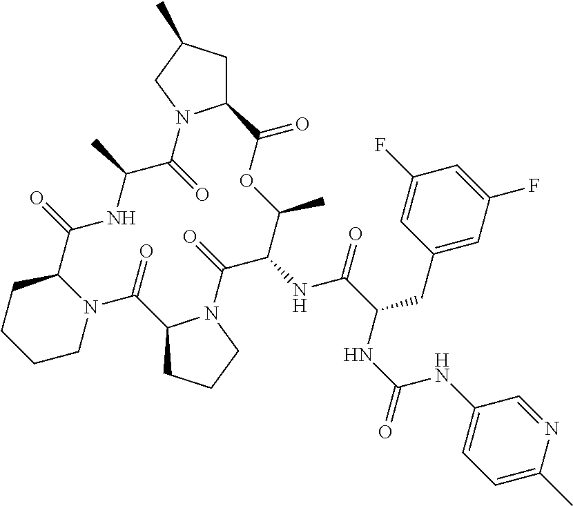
C1N2C(CCC1)C(=O)NC(C)C(=O)N1C(CC(C)C1)C(=O)OC(C)C(NC(=O)C(CC1=CC(F)=CC(F)=C1)NC(NC1=CC=C(C)N=C1)=O)C(=O)N1C(C2=O)CCC1
